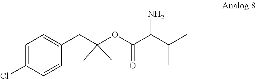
C1=C(CC(OC(C(C(C)C)N)=O)(C)C)C=CC(Cl)=C1
